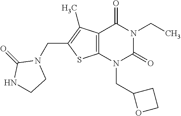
C12=C(N(CC3OCC3)C(=O)N(CC)C1=O)SC(CN1C(=O)NCC1)=C2C
